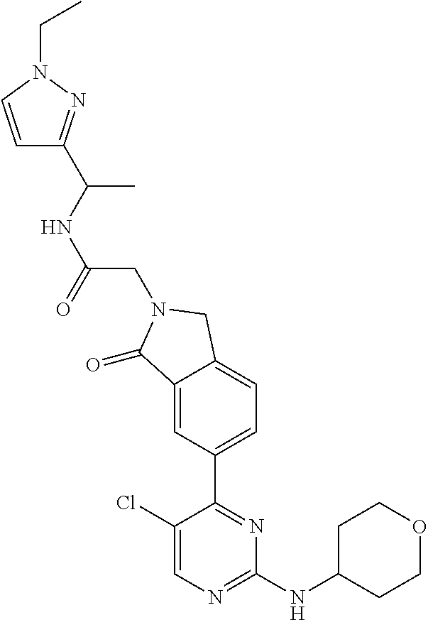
C1(Cl)=CN=C(NC2CCOCC2)N=C1C1=CC=C2C(=C1)C(=O)N(CC(NC(C)C1=NN(CC)C=C1)=O)C2
